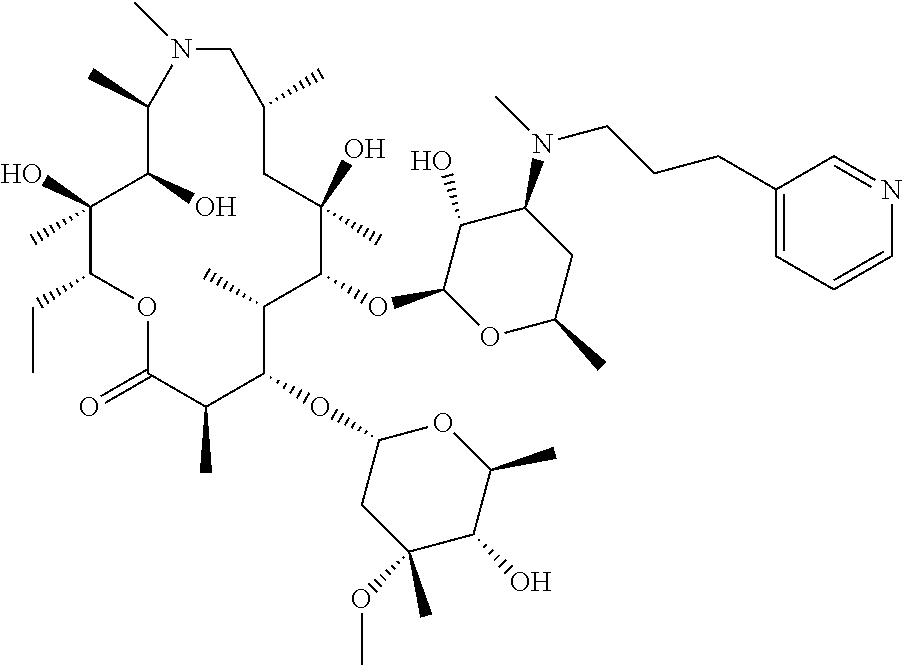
C1(O)C(OC2C(C)C(OC3CC(OC)(C)C(O)C(C)O3)C(C)C(=O)OC(CC)C(O)(C)C(O)C(C)N(C)CC(C)CC2(O)C)OC(C)CC1N(C)CCCC1=CC=CN=C1
